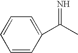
C1=CC(C(C)=N)=CC=C1
